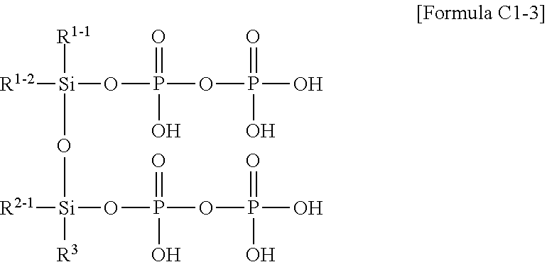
[R1-1][Si](OP(=O)(O)OP(O)(=O)O)([R1-2])O[Si]([R3])(OP(=O)(O)OP(O)(=O)O)[R2-1]
